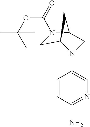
C1C2N(C3=CN=C(N)C=C3)CC(N1C(=O)OC(C)(C)C)C2
